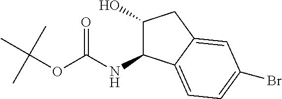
N(C(OC(C)(C)C)=O)C1C(O)CC2=CC(Br)=CC=C12
